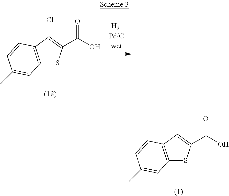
C12=C(C(Cl)=C(C(O)=O)S1)C=CC(C)=C2.C12=C(C=C(C(O)=O)S1)C=CC(C)=C2
